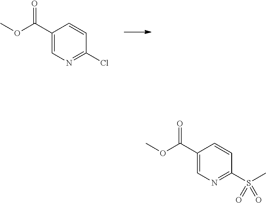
C1(C(=O)OC)=CN=C(Cl)C=C1.C1(C(=O)OC)=CN=C(S(=O)(C)=O)C=C1
